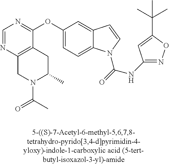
C1=NC2=C(C(OC3=CC=C4C(=C3)C=CN4C(=O)NC3=NOC(C(C)(C)C)=C3)=N1)CC(C)N(C(C)=O)C2
